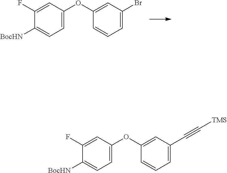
C1(F)=CC(OC2=CC(Br)=CC=C2)=CC=C1[BocHN].C1(F)=CC(OC2=CC(C#C[TMS])=CC=C2)=CC=C1[BocHN]
